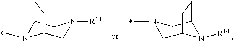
C12N(C)C(CN([R14])C1)CC2.N1(C)CC2N([R14])C(C1)CC2
